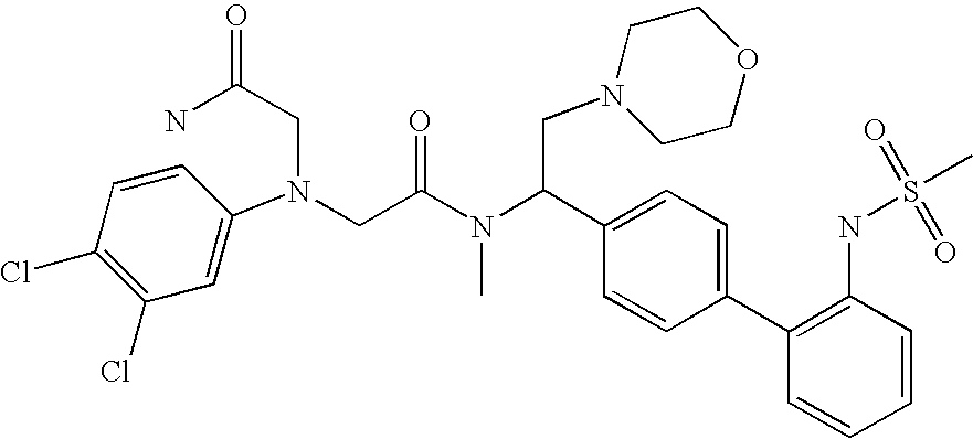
C1(Cl)=C(Cl)C=C(N(CC(N(C(C2=CC=C(C3=C(NS(C)(=O)=O)C=CC=C3)C=C2)CN2CCOCC2)C)=O)CC(=O)N)C=C1
